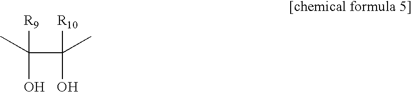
CC(C(C)([R10])O)([R9])O
